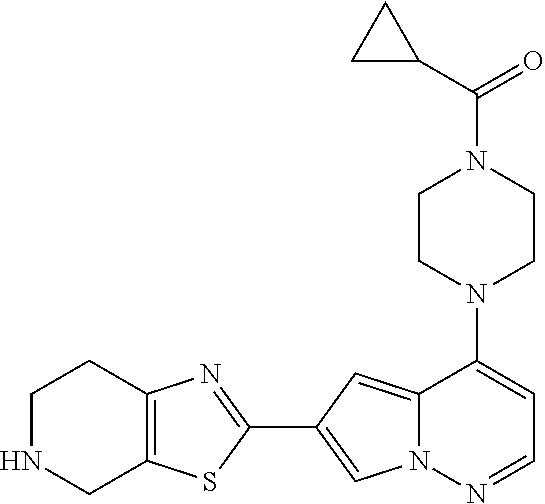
C1CN(C2=CC=NN3C2=CC(C2=NC4=C(S2)CNCC4)=C3)CCN1C(C1CC1)=O
